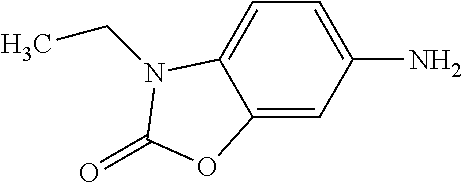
C12=CC(N)=CC=C1N(CC)C(=O)O2
